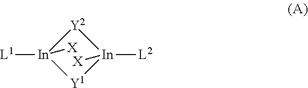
[Y2]1[In]([X])([L1])[Y1][In]1([X])[L2]
